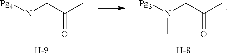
[H].N(CC(=O)C)([Pg3])C.[H].N(CC(=O)C)([Pg4])C
